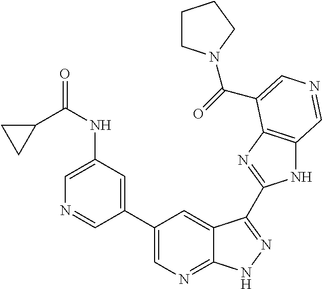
C1(C2=CN=C3C(=C2)C(C2=NC4=C(N2)C=NC=C4C(=O)N2CCCC2)=NN3)=CC(NC(C2CC2)=O)=CN=C1
